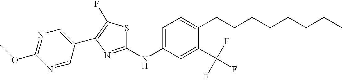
C1(OC)=NC=C(C2=C(F)SC(NC3=CC=C(CCCCCCCC)C(C(F)(F)F)=C3)=N2)C=N1
